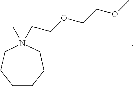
C1CCC[N+](C)(CCOCCOC)CC1
